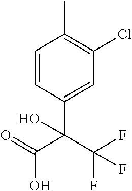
C1=CC(C(C(F)(F)F)(C(=O)O)O)=CC(Cl)=C1C
